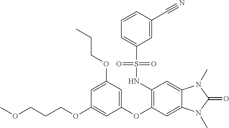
O(CCCOC1=CC(OC2=C(NS(C3=CC=CC(C#N)=C3)(=O)=O)C=C3C(=C2)N(C)C(=O)N3C)=CC(OCCC)=C1)C
